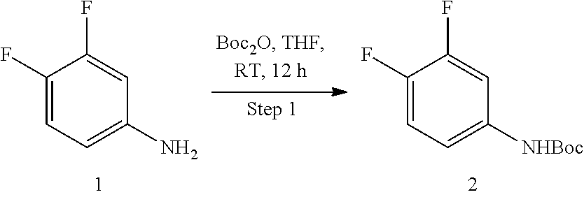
C1(F)=CC=C(N)C=C1F.C1(F)=CC=C([NHBoc])C=C1F
